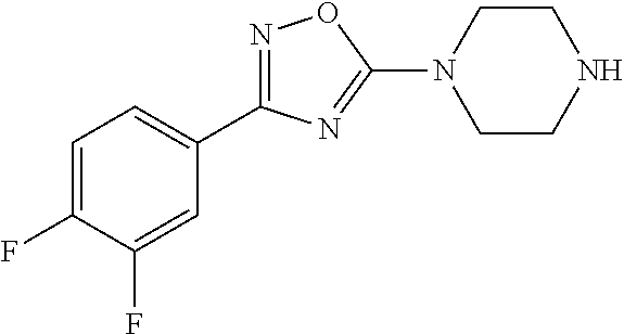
C1=C(F)C(F)=CC(C2=NOC(N3CCNCC3)=N2)=C1
